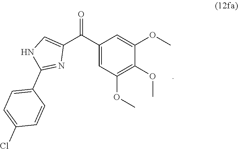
C1(C(=O)C2=CNC(C3=CC=C(Cl)C=C3)=N2)=CC(OC)=C(OC)C(OC)=C1
